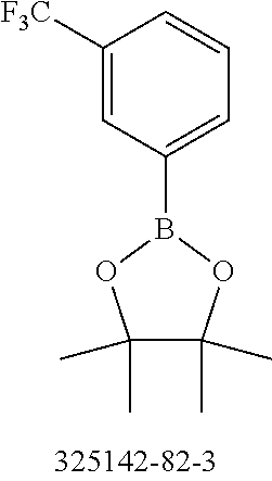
C1([F3C])=CC(B2OC(C)(C)C(C)(C)O2)=CC=C1
